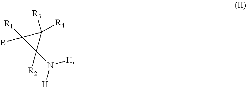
C1([R2])(N([H])[H])C([R4])([R3])C1([R1])B
